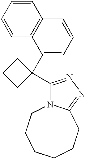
C1=CC=CC2=C1C=CC=C2C1(C2=NN=C3N2CCCCCC3)CCC1
